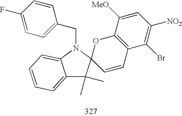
C1=C(F)C=CC(CN2C3(C(C)(C)C4=CC=CC=C42)C=CC2=C(O3)C([MeO])=CC([NO2])=C2Br)=C1
